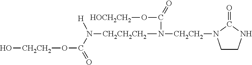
C1CNC(=O)N1[CH2CH2]N(C(O[HOCH2CH2])=O)[CH2CH2CH2]N([H])C(=O)O[CH2CH2]O
